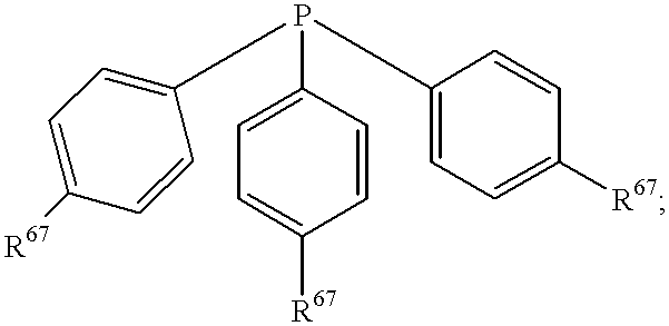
C1=C([R67])C=CC(P(C2=CC=C([R67])C=C2)C2=CC=C([R67])C=C2)=C1
